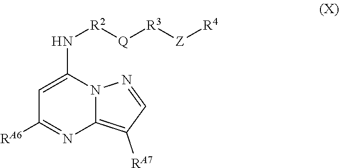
C1=C(N[R2][Q][R3][Z][R4])N2C(=C([RA7])C=N2)N=C1[RA6]
